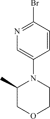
C1=CC(N2CCOCC2C)=CN=C1Br
